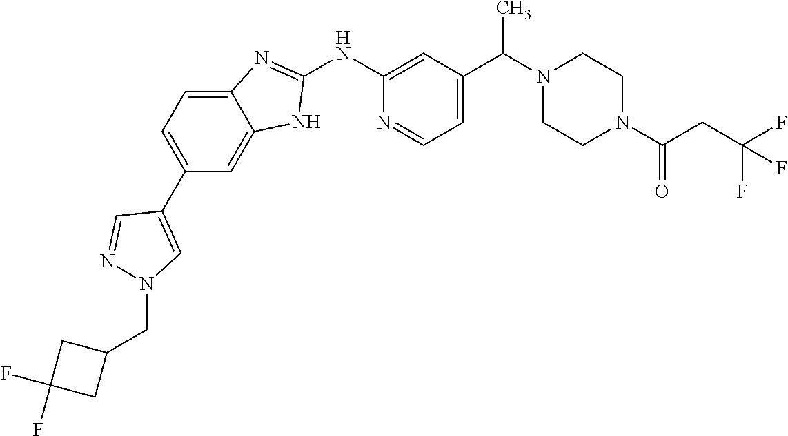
C1(C2=CC=C3C(=C2)NC(NC2=CC(C(N4CCN(C(CC(F)(F)F)=O)CC4)C)=CC=N2)=N3)=CN(CC2CC(F)(F)C2)N=C1
